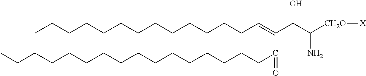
CCCCCCCCCCCCCC=CC(C([CH2O][X])NC(CCCCCCCCCCCCCCCC)=O)O
